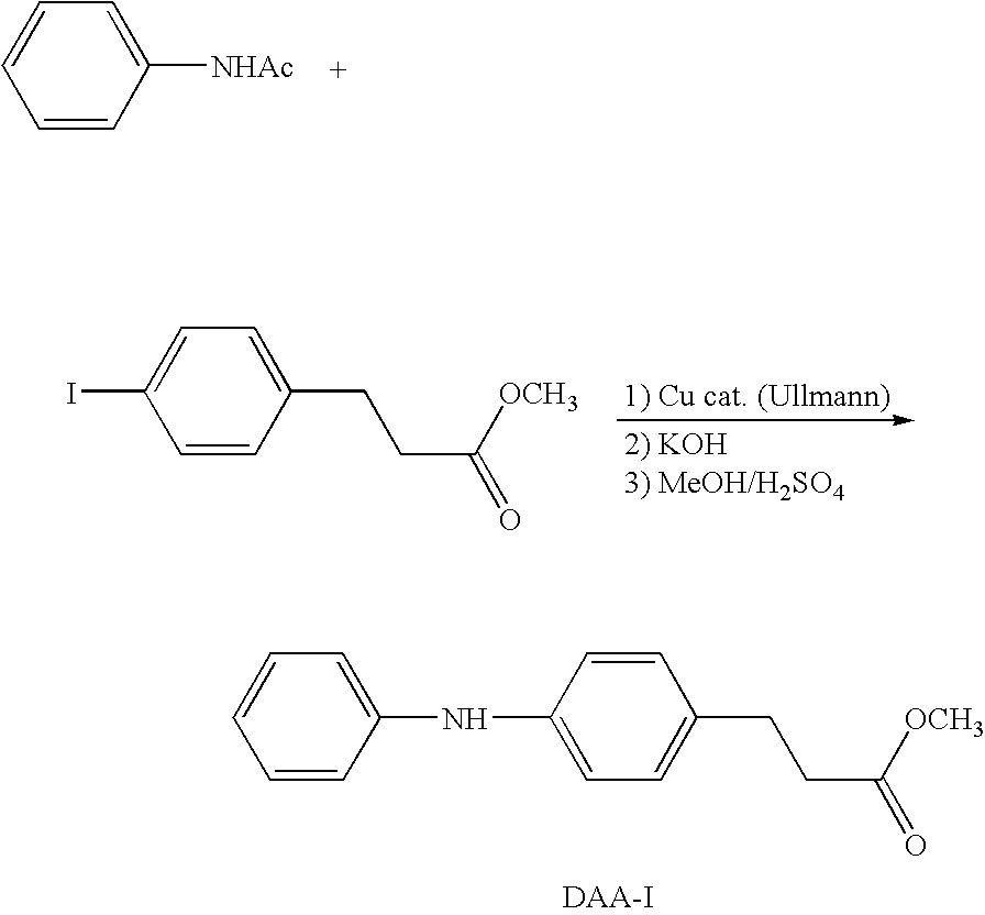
C1=CC([NHAc])=CC=C1.C1=CC(CCC([OCH3])=O)=CC=C1I.C1=CC(NC2=CC=C(CCC([OCH3])=O)C=C2)=CC=C1
